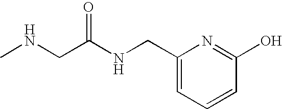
CNCC(NCC1=CC=CC(O)=N1)=O
